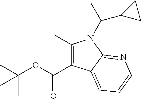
C(OC(C)(C)C)(=O)C1=C(C)N(C(C)C2CC2)C2=NC=CC=C12
